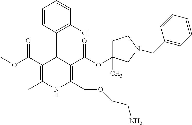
C1=CC(C2C(C(OC)=O)=C(C)NC(COCCN)=C2C(=O)OC2(C)CCN(CC3=CC=CC=C3)C2)=C(Cl)C=C1
